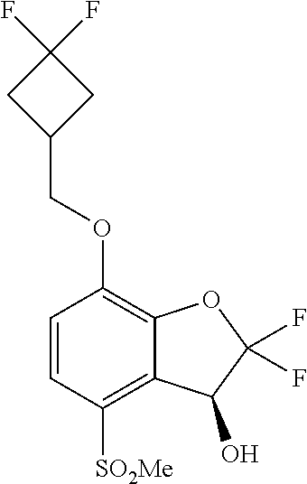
C1=CC([SO2Me])=C2C(=C1OCC1CC(F)(F)C1)OC(F)(F)C2O
